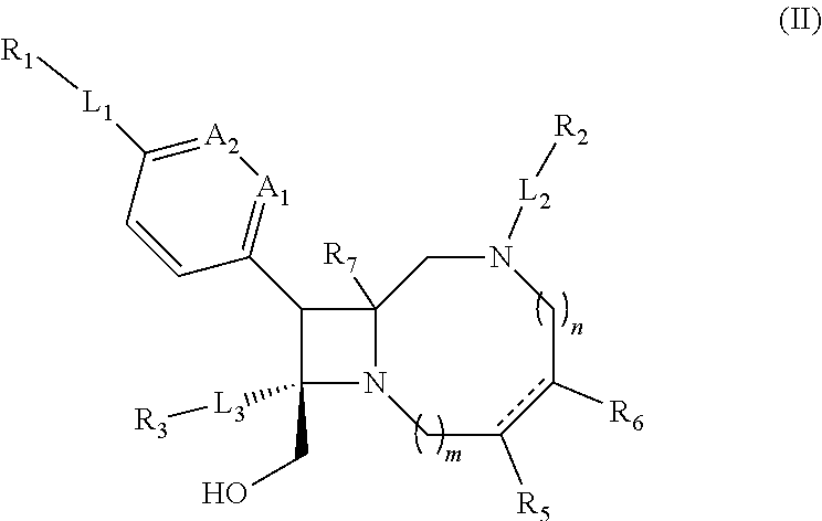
C12([R7])N(Cc([R5])c([R6])CN([L2][R2])C1)C(CO)([L3][R3])C2C1=[A1][A2]=C([L1][R1])C=C1
